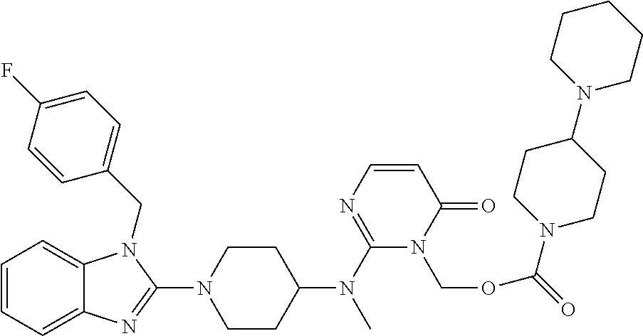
C1=CC=C2C(=C1)N(CC1=CC=C(F)C=C1)C(N1CCC(N(C3=NC=CC(=O)N3COC(=O)N3CCC(N4CCCCC4)CC3)C)CC1)=N2
